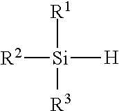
[R2][Si]([H])([R1])[R3]
